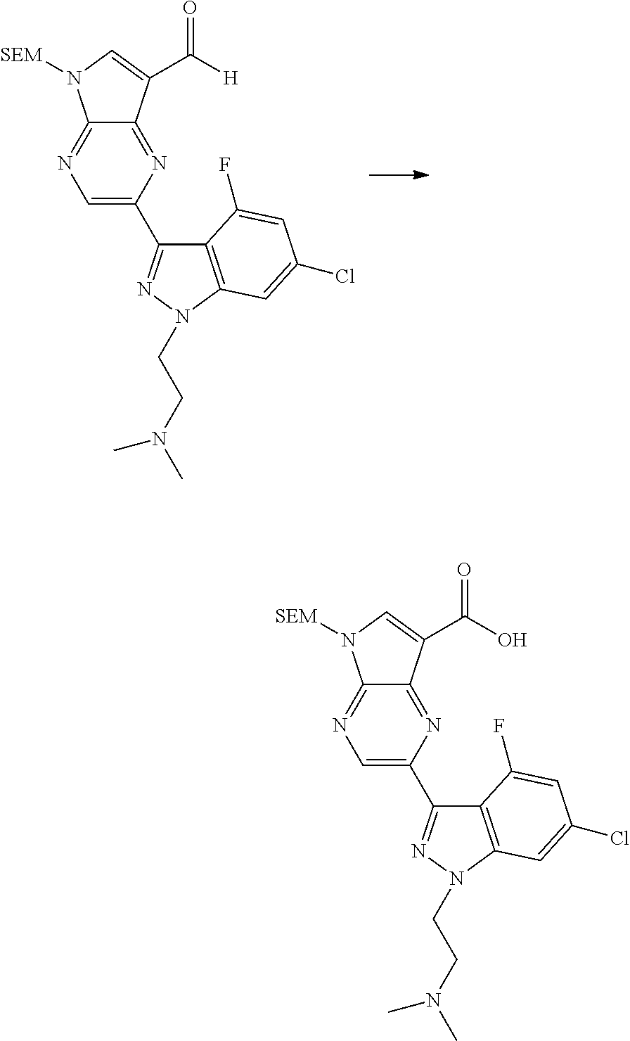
N1=C2C(=NC(C3=NN(CCN(C)C)C4=C3C(F)=CC(Cl)=C4)=C1)C(C([H])=O)=CN2[SEM].N1=C2C(=NC(C3=NN(CCN(C)C)C4=C3C(F)=CC(Cl)=C4)=C1)C(C(O)=O)=CN2[SEM]
